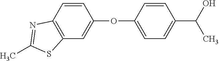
C1(OC2=CC3=C(C=C2)N=C(C)S3)=CC=C(C(O)C)C=C1
